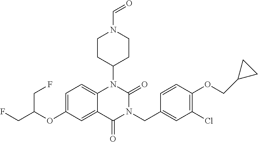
C1=C(OC(CF)CF)C=C2C(=C1)N(C1CCN(C=O)CC1)C(=O)N(CC1=CC(Cl)=C(OCC3CC3)C=C1)C2=O
